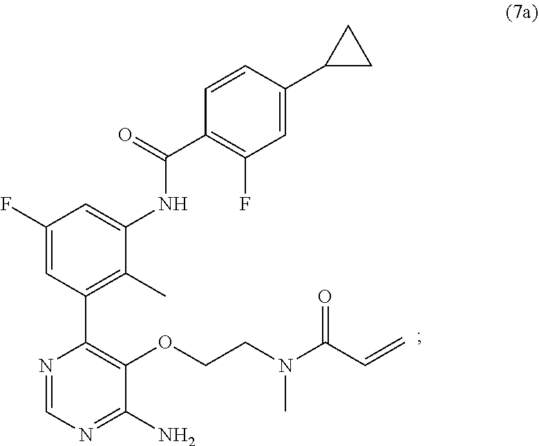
C1(F)=CC(C2=C(OCCN(C(C=C)=O)C)C(N)=NC=N2)=C(C)C(NC(C2=C(F)C=C(C3CC3)C=C2)=O)=C1
